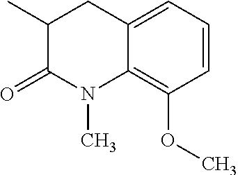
C1(C)C(=O)N(C)C2=C(OC)C=CC=C2C1
